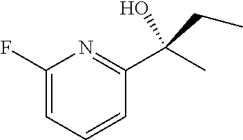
C1(F)=CC=CC(C(C)(O)CC)=N1
